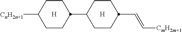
[H].C1CC([CnH2n+1])CCC1C1CCC(C=C[CmH2m+1])CC1.[H]
